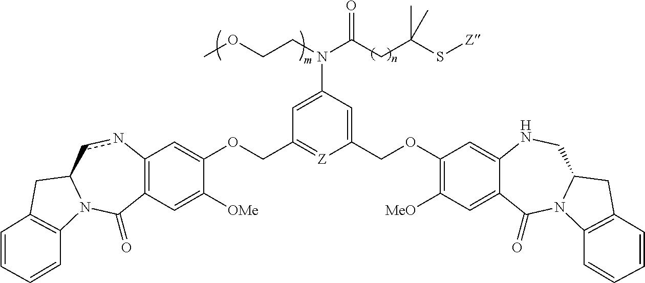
C12=C(C=C([OMe])C(OCC3=[Z]C(COC4=C([MeO])C=C5C(=C4)NCC4N(C5=O)C5=C(C4)C=CC=C5)=CC(N(C(CC(S[Z])(C)C)=O)CCOC)=C3)=C1)C(=O)N1C(cn2)CC2=C1C=CC=C2
